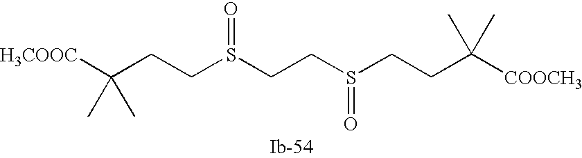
[H3COOC]C(CCS(CCS(CCC([COOCH3])(C)C)=O)=O)(C)C
